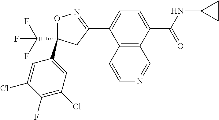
C1(C2=CC=C(C(NC3CC3)=O)C3=C2C=CN=C3)=NOC(C(F)(F)F)(C2=CC(Cl)=C(F)C(Cl)=C2)C1
